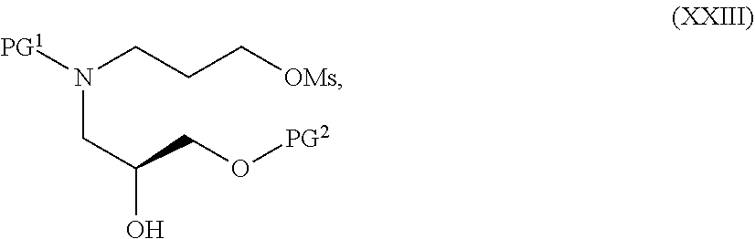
[PG1]N(CCC[OMs])CC(O)CO[PG2]
